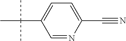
C1=NC(C#N)=CC=C1C(C)(C)C
